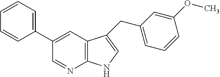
C1(C2=CC=CC=C2)=CC2=C(N=C1)NC=C2CC1=CC=CC(OC)=C1
